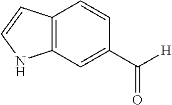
C12=C(C=CC(C([H])=O)=C1)C=CN2
